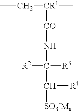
CC[CR1]([CO]NC([R2])([R3])C([SO3-Ma])[R4])C
